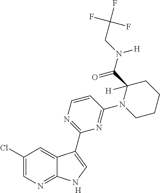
[H].C1=CN=C(C2=CNC3=NC=C(Cl)C=C32)N=C1N1CCCCC1(C(N(CC(F)(F)F)[H])=O)[H]
